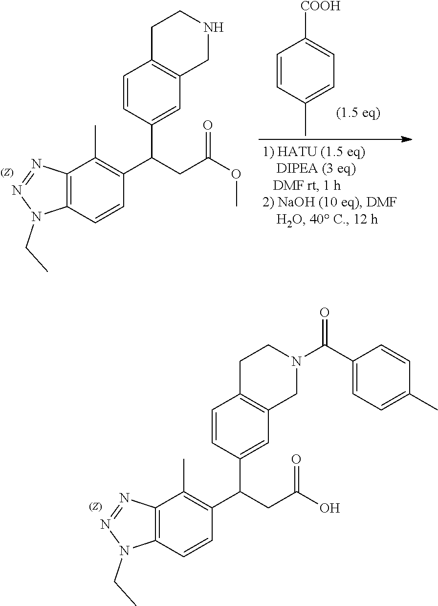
C12=C(C=CC(C(CC(OC)=O)C3=CC4=C(C=C3)CCNC4)=C1C)N(CC)N=N2.C1=CC(C)=CC=C1[COOH].C12=C(C=CC(C(CC(O)=O)C3=CC4=C(C=C3)CCN(C(C3=CC=C(C)C=C3)=O)C4)=C1C)N(CC)N=N2
